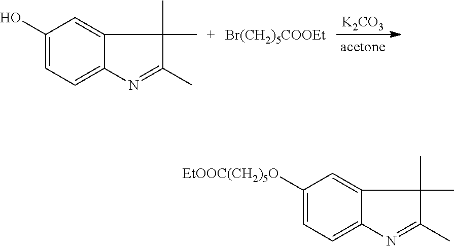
C1(O)=CC=C2C(=C1)C(C)(C)C(C)=N2.[Br(CH2)5COOEt].[K2CO3].C1([EtOOC(CH2)5O])=CC=C2C(=C1)C(C)(C)C(C)=N2
